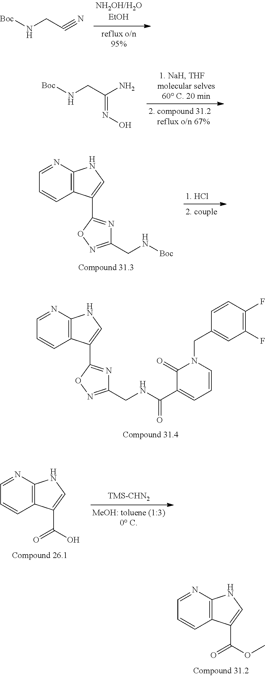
[Boc]NCC#N.[Boc]NCC(N)=NO.C12=C(N=CC=C1)NC=C2C1=NC(CN[Boc])=NO1.C12=C(N=CC=C1)NC=C2C1=NC(CNC(C2=CC=CN(CC3=CC(F)=C(F)C=C3)C2=O)=O)=NO1.C12=C(N=CC=C1)NC=C2C(O)=O.C12=C(N=CC=C1)NC=C2C(OC)=O
